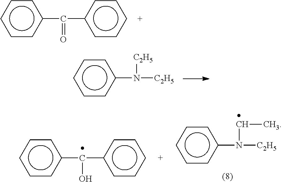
c1(C(=O)c2ccccc2)ccccc1.c1(N([C2H5])[C2H5])ccccc1.c1(C(O)c2ccccc2)ccccc1.c1(N([C2H5])CC)ccccc1
